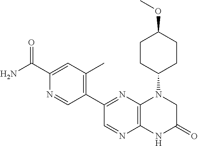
C1(C2=NC3=C(N=C2)NC(=O)CN3C2CCC(OC)CC2)=C(C)C=C(C(N)=O)N=C1
